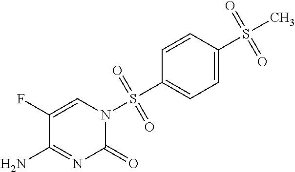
C1(F)=CN(S(C2=CC=C(S(C)(=O)=O)C=C2)(=O)=O)C(=O)N=C1N
